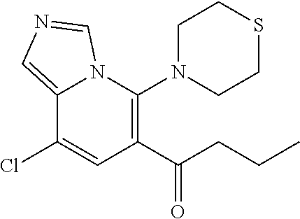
C12=CN=CN1C(N1CCSCC1)=C(C(=O)CCC)C=C2Cl
